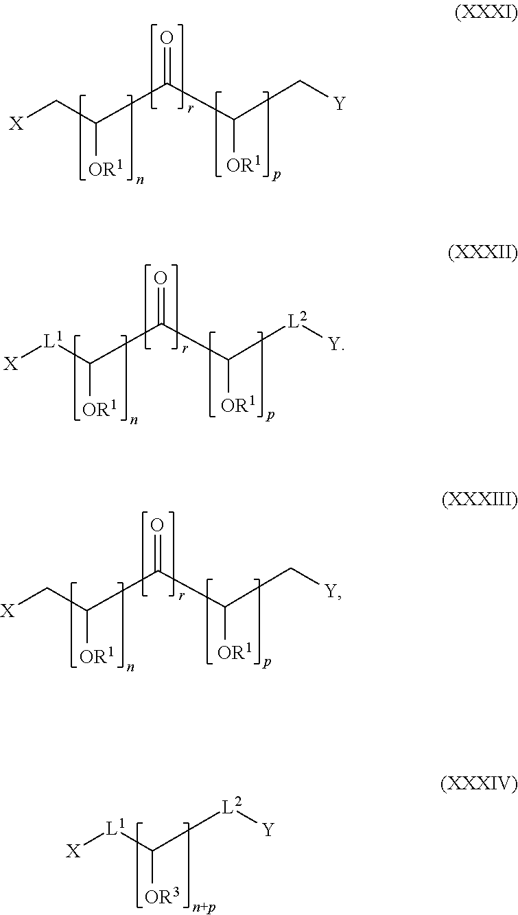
[X]CC([OR1])C(=O)C([OR1])C[Y].[X][L1]C([OR1])C(=O)C([OR1])[L2][Y].[X]CC([OR1])C(=O)C([OR1])C[Y].[X][L1]C([OR3])[L2][Y]
